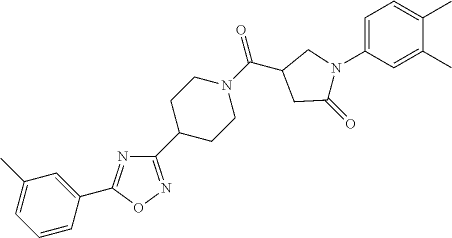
N1=C(C2=CC(C)=CC=C2)ON=C1C1CCN(C(=O)C2CC(=O)N(C3=CC=C(C)C(C)=C3)C2)CC1
